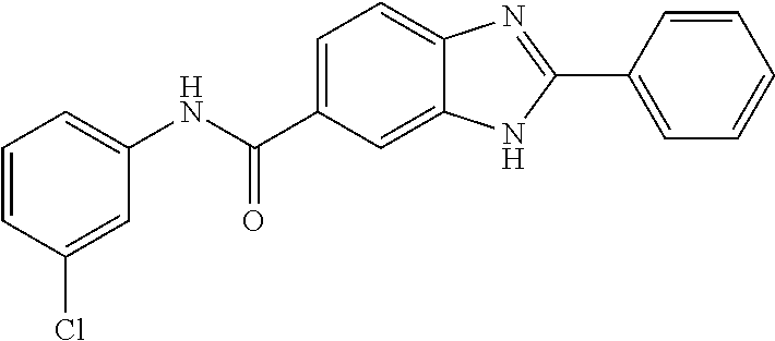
C1(NC(C2=CC=C3C(=C2)NC(C2=CC=CC=C2)=N3)=O)=CC=CC(Cl)=C1
